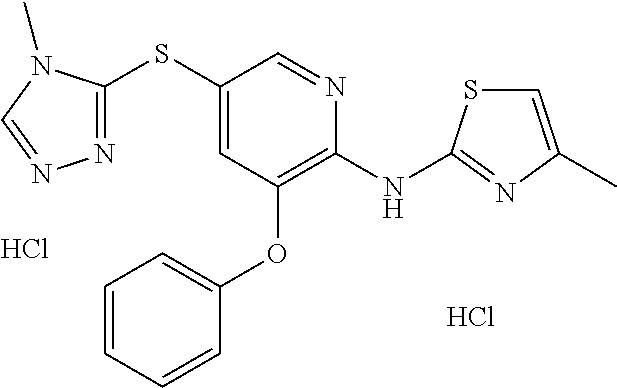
C1=CC=CC(OC2=C(NC3=NC(C)=CS3)N=CC(SC3=NN=CN3C)=C2)=C1.Cl.Cl
